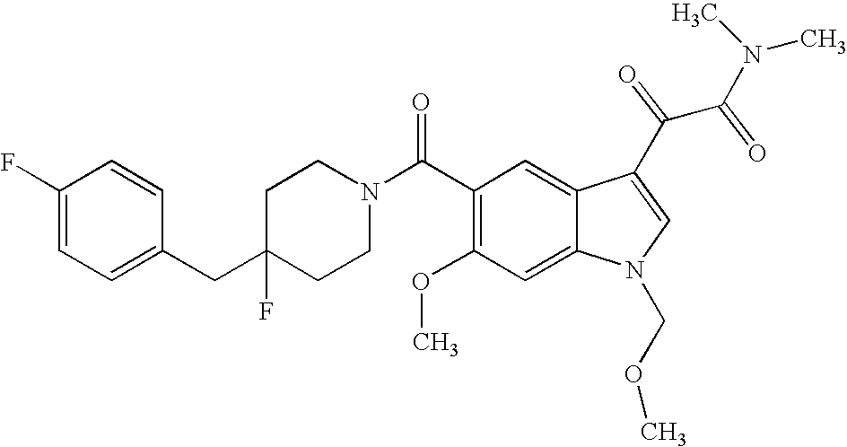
C1(F)=CC=C(CC2(F)CCN(C(C3=C(OC)C=C4C(=C3)C(C(C(N(C)C)=O)=O)=CN4COC)=O)CC2)C=C1
